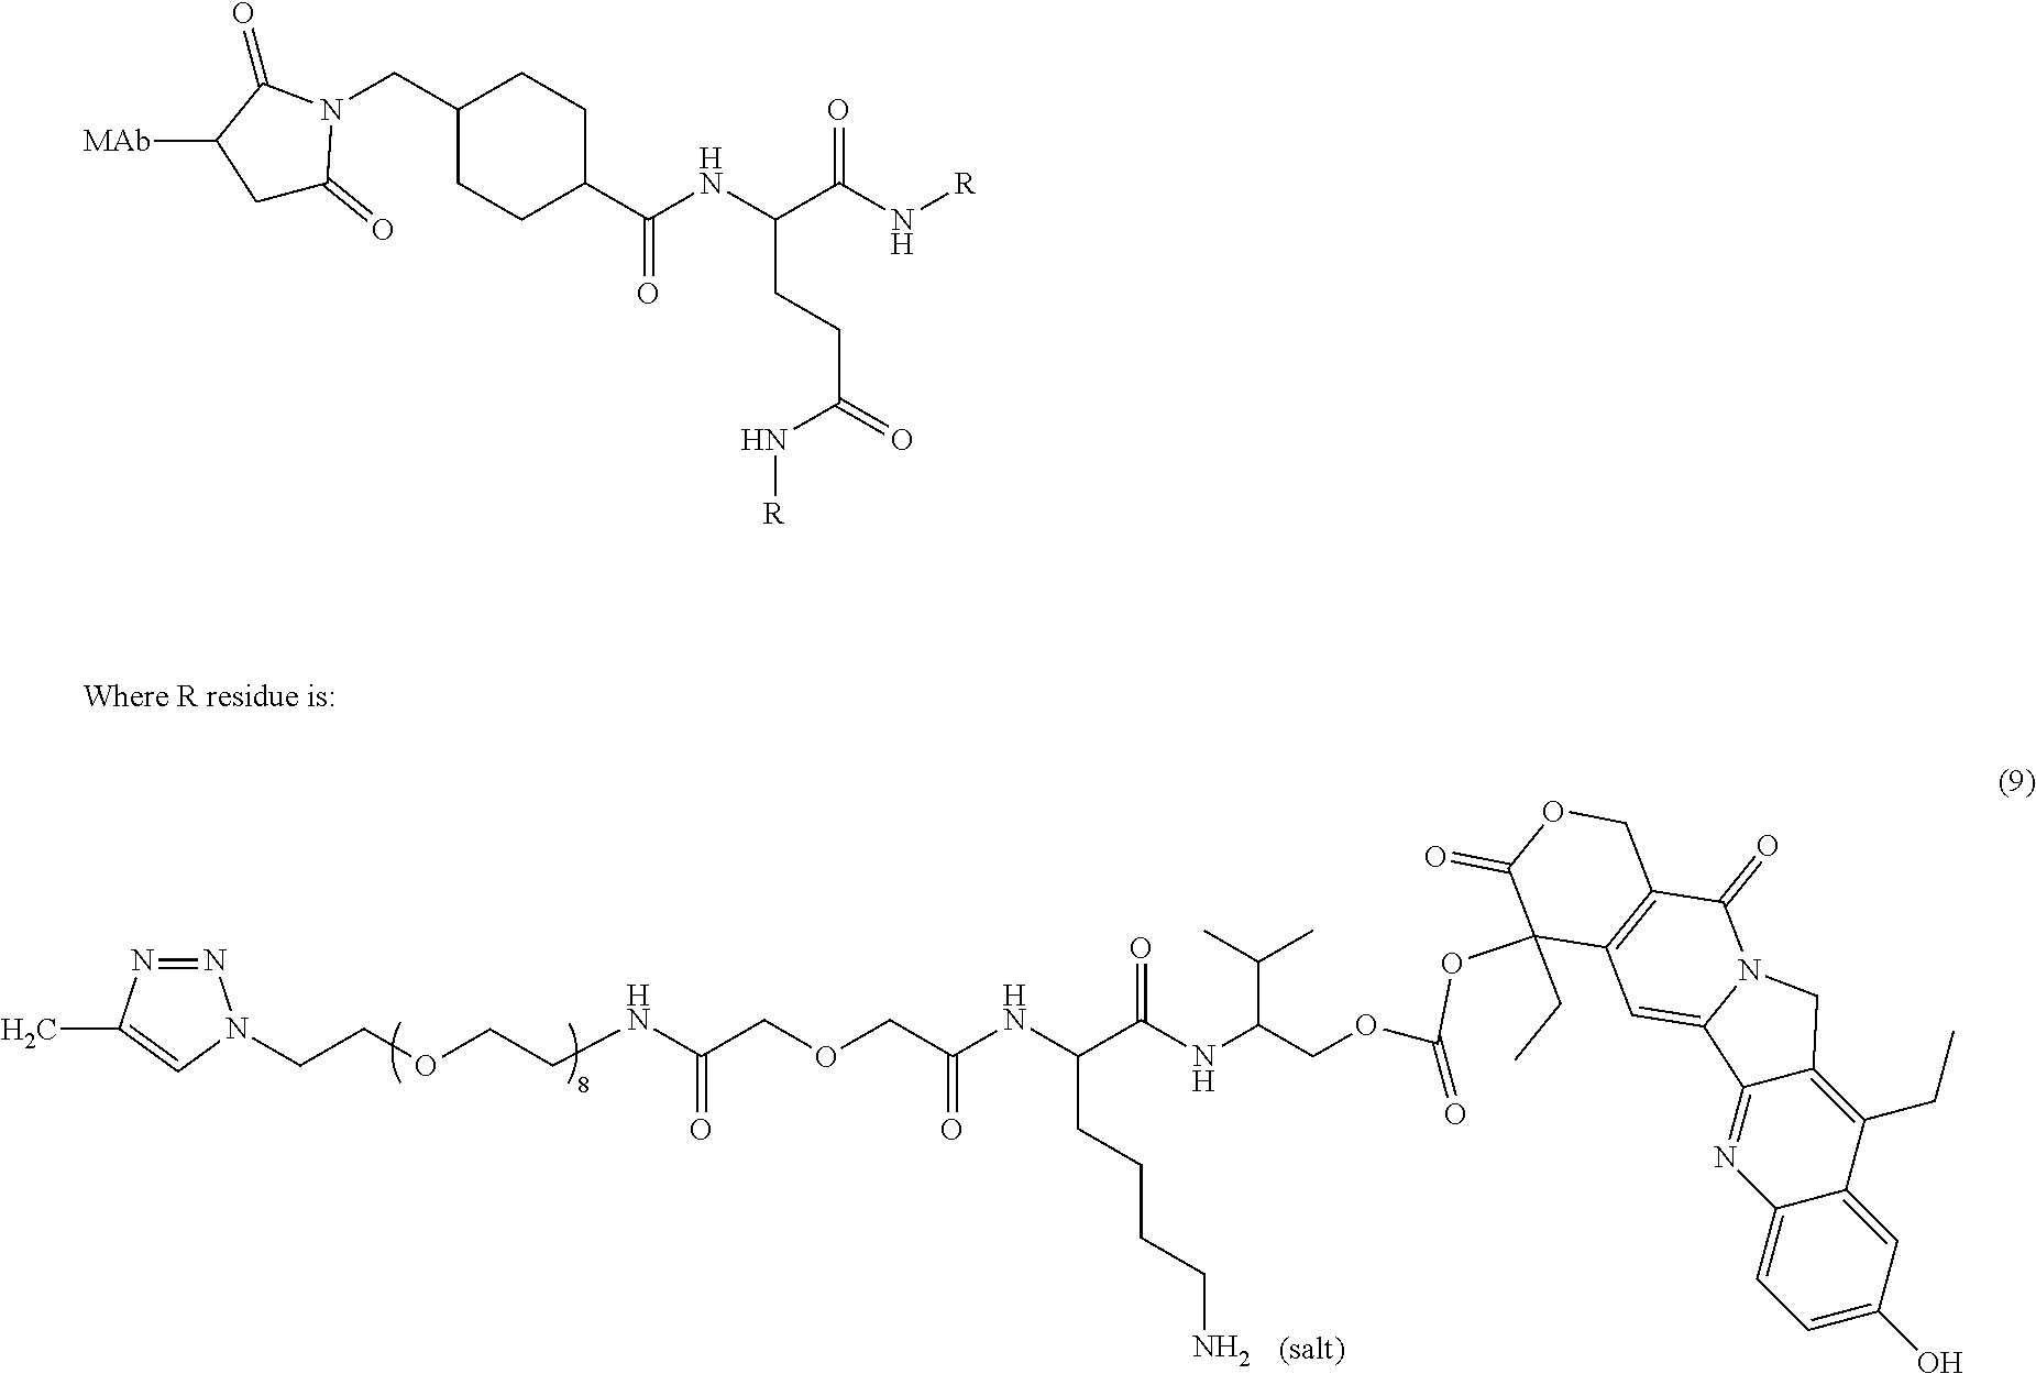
C(OCC(NC(C(=O)NC(COC(=O)OC1(CC)C(=O)OCC2=C1C=C1C3=NC4=CC=C(O)C=C4C(CC)=C3CN1C2=O)C(C)C)CCCCN)=O)C(=O)NCCOCCN1N=NC(C)=C1.[MAb]C1CC(=O)N(CC2CCC(C(NC(CCC(=O)N[R])C(N[R])=O)=O)CC2)C1=O
